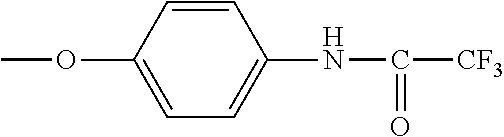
COC1=CC=C(NC([CF3])=O)C=C1
